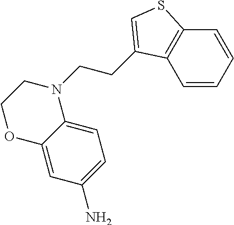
C1=CC=CC2=C1C(CCN1CCOC3=CC(N)=CC=C13)=CS2
